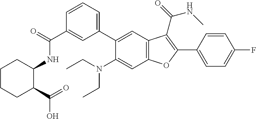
C1(C(=O)NC2CCCCC2C(O)=O)=CC(C2=CC3=C(C=C2N(CC)CC)OC(C2=CC=C(F)C=C2)=C3C(=O)NC)=CC=C1
